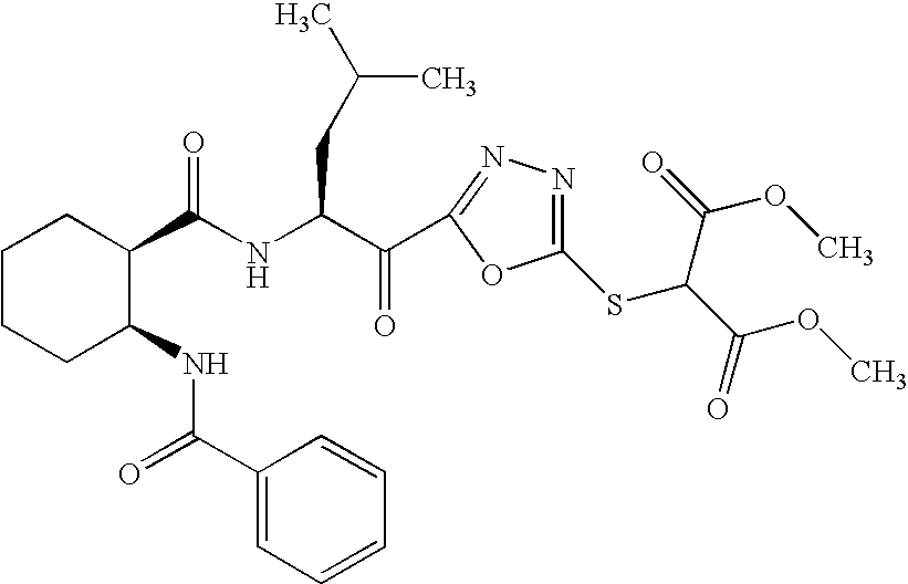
C1CCC(NC(=O)C2=CC=CC=C2)C(C(NC(C(=O)C2=NN=C(SC(C(OC)=O)C(=O)OC)O2)CC(C)C)=O)C1
